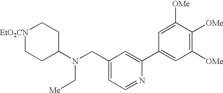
[EtO2CN]1CCC(N(C[Me])CC2=CC=NC(C3=CC([OMe])=C([OMe])C([OMe])=C3)=C2)CC1
